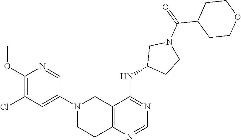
C1(N2CCC3=C(C2)C(NC2CCN(C(C4CCOCC4)=O)C2)=NC=N3)=CC(Cl)=C(OC)N=C1
